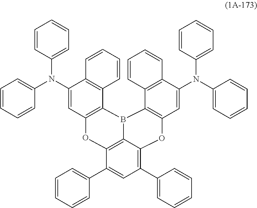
C1(N(C2=CC3=C(C4=C2C=CC=C4)B2C4=C(C=C(N(C5=CC=CC=C5)C5=CC=CC=C5)C5=C4C=CC=C5)OC4=C(C5=CC=CC=C5)C=C(C5=CC=CC=C5)C(=C24)O3)C2=CC=CC=C2)=CC=CC=C1
